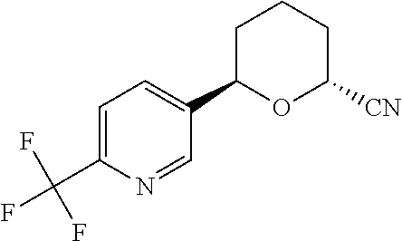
C1=C(C(F)(F)F)N=CC(C2OC([CN])CCC2)=C1
